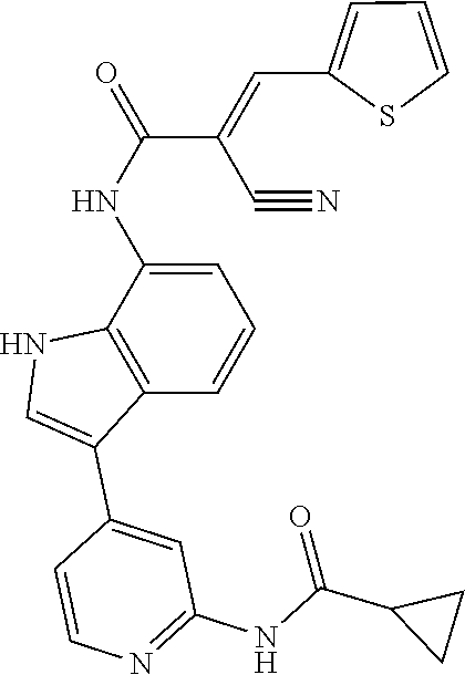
C1=C(NC(C(=CC2=CC=CS2)C#N)=O)C2=C(C=C1)C(C1=CC(NC(=O)C3CC3)=NC=C1)=CN2
